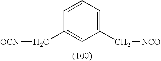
C1(C[NCO])=CC=CC(C[OCN])=C1
